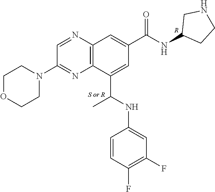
C12=C(C(C(NC3=CC(F)=C(F)C=C3)C)=CC(C(NC3CCNC3)=O)=C1)N=C(N1CCOCC1)C=N2.[R]
